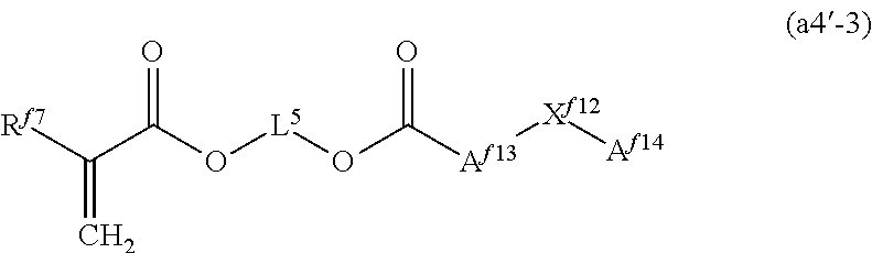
C(=C)([Rf7])C(O[L5]OC([Af13][Xf12][Af14])=O)=O
